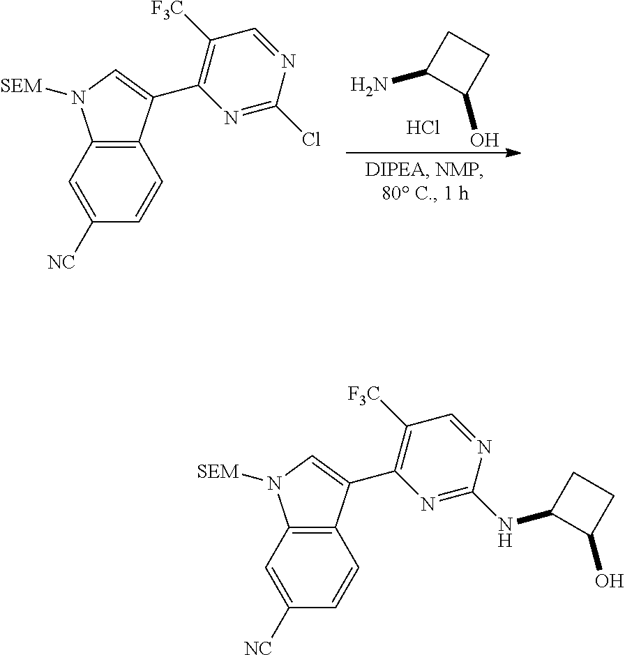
C1=C([NC])C=CC2=C1N([SEM])C=C2C1=C([F3C])C=NC(NC2C(O)CC2)=N1.C1=C([NC])C=CC2=C1N([SEM])C=C2C1=C([F3C])C=NC(Cl)=N1.C1(O)CCC1N.Cl
